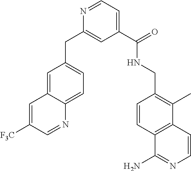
N1=CC=C(C(=O)NCC2=C(C)C3=C(C=C2)C(N)=NC=C3)C=C1CC1=CC=C2C(=C1)C=C([F3C])C=N2
